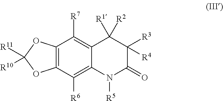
C12=C(C([R6])=C3C(=C1[R7])C([R2])([R1])C([R3])([R4])C(=O)N3[R5])OC([R11])([R10])O2
